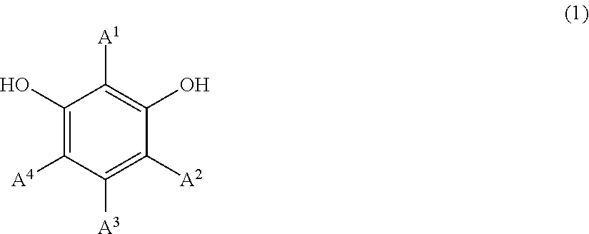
C1(O)=C([A4])C([A3])=C([A2])C(O)=C1[A1]
